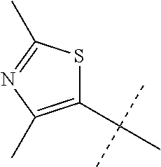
C1(C(C)(C)C)=C(C)N=C(C)S1
